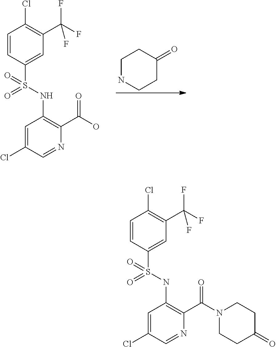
C1(S(NC2=C(C(O)=O)N=CC(Cl)=C2)(=O)=O)=CC(C(F)(F)F)=C(Cl)C=C1.C1NCCC(=O)C1.C1(S(NC2=C(C(N3CCC(=O)CC3)=O)N=CC(Cl)=C2)(=O)=O)=CC(C(F)(F)F)=C(Cl)C=C1
